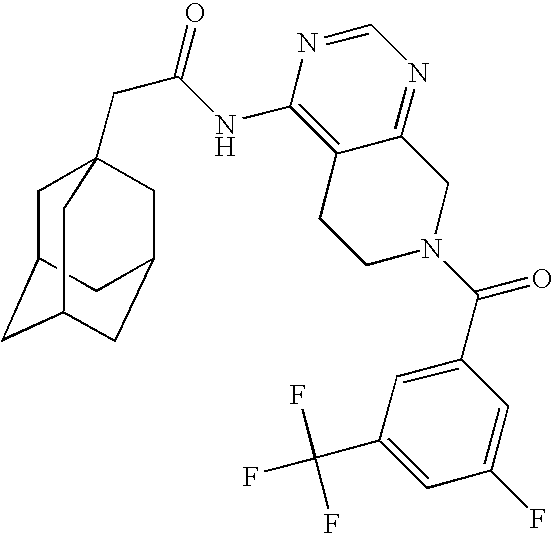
C1C2CC3CC(CC1(CC(=O)NC1=C4C(=NC=N1)CN(C(C1=CC(C(F)(F)F)=CC(F)=C1)=O)CC4)C3)C2
